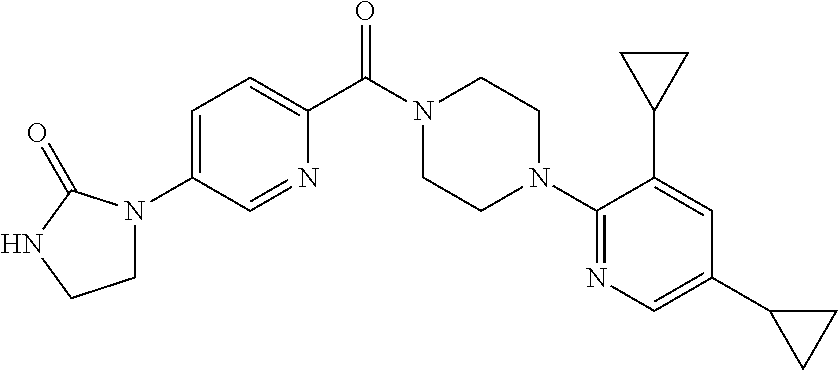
C1=C(N2CCNC2=O)C=NC(C(N2CCN(C3=NC=C(C4CC4)C=C3C3CC3)CC2)=O)=C1
